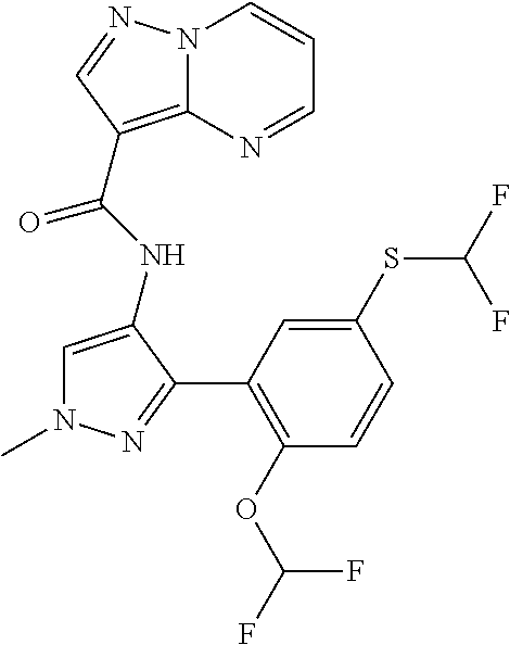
C1=C(NC(=O)C2=C3N(C=CC=N3)N=C2)C(C2=C(OC(F)F)C=CC(SC(F)F)=C2)=NN1C
